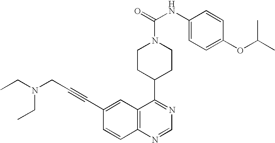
C1CN(C(=O)NC2=CC=C(OC(C)C)C=C2)CCC1C1=NC=NC2=C1C=C(C#CCN(CC)CC)C=C2
